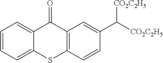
C1=CC=C2C(=C1)C(=O)C1=C(S2)C=CC(C([CO2C2H5])[CO2C2H5])=C1
